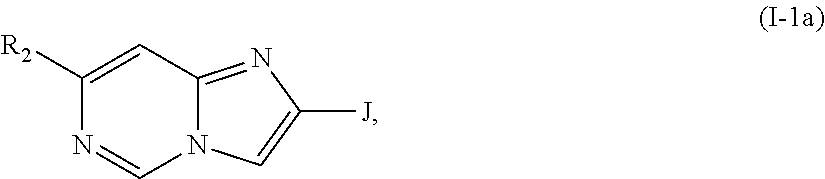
C1([R2])=CC2=NC([J])=CN2C=N1
